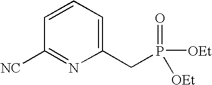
C1=CC=C(CP(=O)([OEt])[OEt])N=C1[NC]
